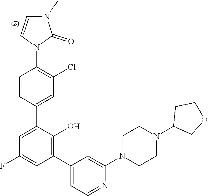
C1CN(C2=CC(C3=C(O)C(C4=CC(Cl)=C(N5C=CN(C)C5=O)C=C4)=CC(F)=C3)=CC=N2)CCN1C1CCOC1
